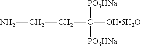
[PO3HNa]C(CCN)([OH5H2O])[PO3HNa]
